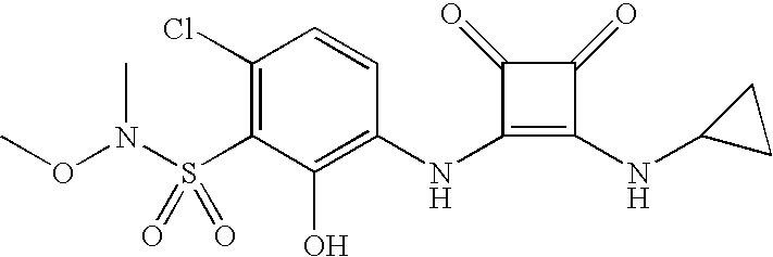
CON(S(C1=C(Cl)C=CC(NC2=C(NC3CC3)C(=O)C2=O)=C1O)(=O)=O)C
